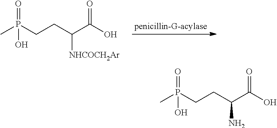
CP(CCC(C(O)=O)[NHCOCH2Ar])(=O)O.CP(CCC(C(O)=O)N)(=O)O
